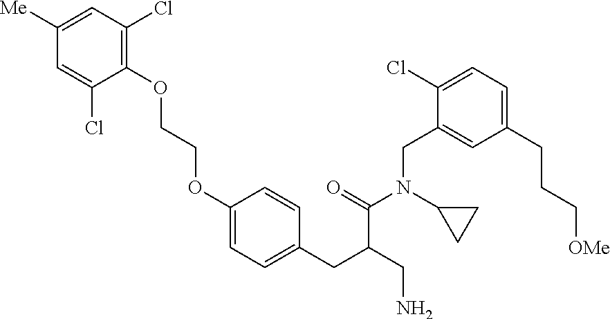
C1(OCCOC2=CC=C(CC(C(N(C3CC3)CC3=CC(CCC[OMe])=CC=C3Cl)=O)CN)C=C2)=C(Cl)C=C([Me])C=C1Cl
